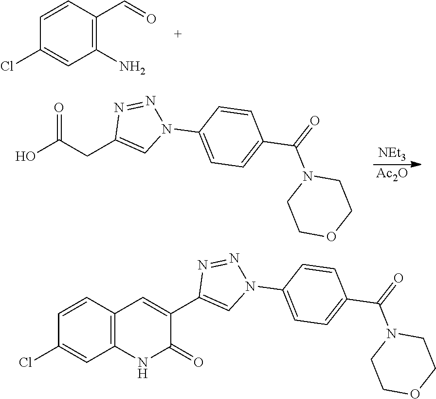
C1=CC(Cl)=CC(N)=C1C=O.[NEt3].[Ac2O].OC(CC1=CN(C2=CC=C(C(=O)N3CCOCC3)C=C2)N=N1)=O.C1(C2=CN(C3=CC=C(C(=O)N4CCOCC4)C=C3)N=N2)=CC2=C(NC1=O)C=C(Cl)C=C2
